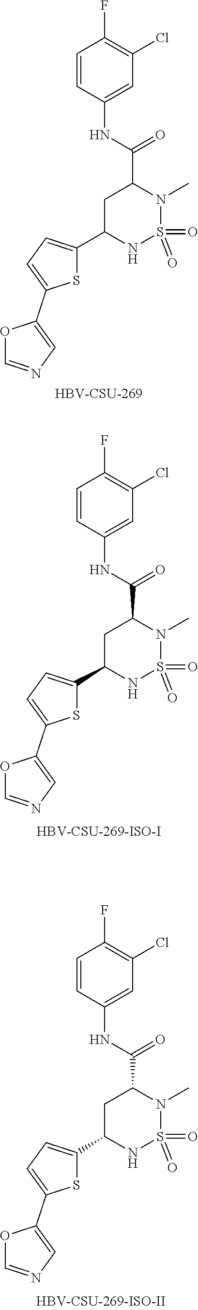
O1C=NC=C1C1=CC=C(C2NS(=O)(=O)N(C)C(C(=O)NC3=CC(Cl)=C(F)C=C3)C2)S1.[HBV-CSU-269].O1C=NC=C1C1=CC=C(C2NS(=O)(=O)N(C)C(C(=O)NC3=CC(Cl)=C(F)C=C3)C2)S1.O1C=NC=C1C1=CC=C(C2NS(=O)(=O)N(C)C(C(=O)NC3=CC(Cl)=C(F)C=C3)C2)S1
